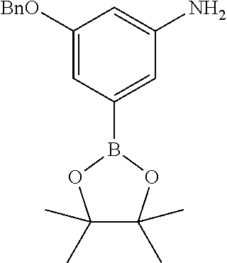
C1(B2OC(C)(C)C(C)(C)O2)=CC(N)=CC([BnO])=C1
